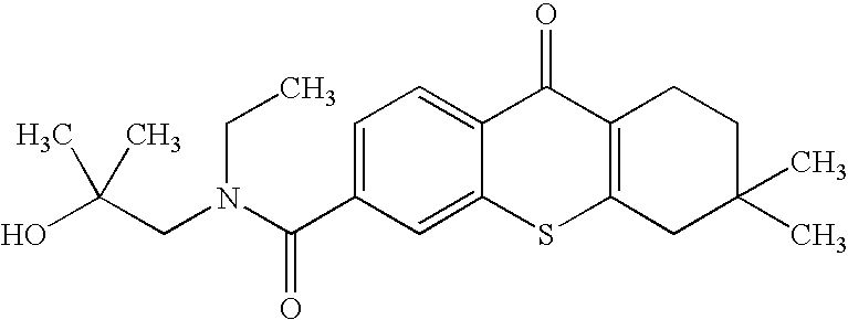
C(C1=CC=C2C(=C1)SC1=C(C2=O)CCC(C)(C)C1)(N(CC(O)(C)C)CC)=O
